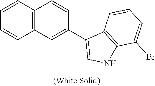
C1=CC2=C(C=C1)C=CC(C1=CNC3=C1C=CC=C3Br)=C2
